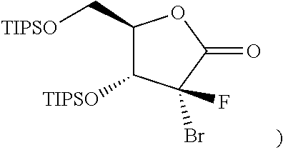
C1(C[TIPSO])C([TIPSO])C(Br)(F)C(=O)O1
